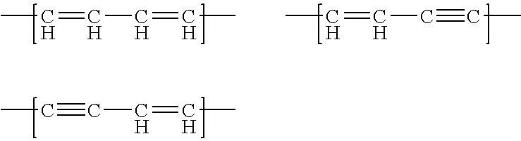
CC#CC=CC.CC=CC=CC.CC=CC#CC
